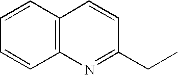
C1=CC=CC2=C1C=CC(CC)=N2
